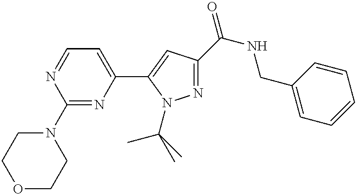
C1=NC(N2CCOCC2)=NC(C2=CC(C(NCC3=CC=CC=C3)=O)=NN2C(C)(C)C)=C1
